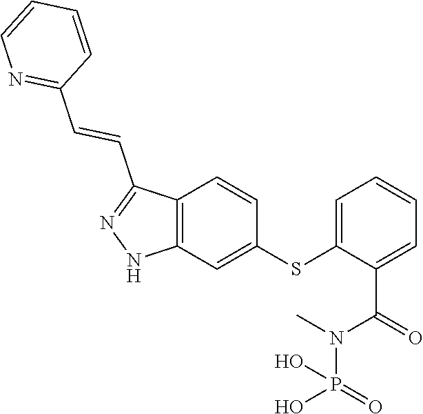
C1(SC2=CC3=C(C=C2)C(C=CC2=NC=CC=C2)=NN3)=CC=CC=C1C(N(C)P(=O)(O)O)=O
